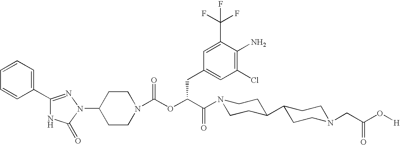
C1(N2N=C(C3=CC=CC=C3)NC2=O)CCN(C(OC(C(=O)N2CCC(C3CCN(CC(O[H])=O)CC3)CC2)CC2=CC(Cl)=C(N)C(C(F)(F)F)=C2)=O)CC1
